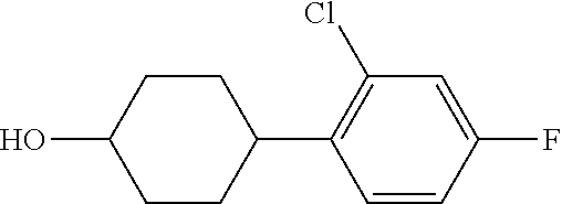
C1=CC(F)=CC(Cl)=C1C1CCC(O)CC1
